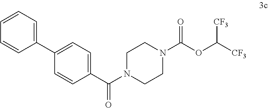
C1(C(N2CCN(C(OC([CF3])[CF3])=O)CC2)=O)=CC=C(C2=CC=CC=C2)C=C1
